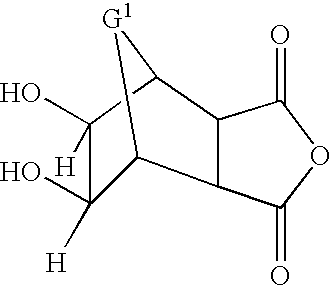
C1(O)([H])C2C3C(C(C1(O)[H])[G1]2)C(=O)OC3=O
